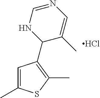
C1=C(C)SC(C)=C1C1C(C)=CN=CN1.Cl
